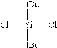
Cl[Si](Cl)([tBu])[tBu]
